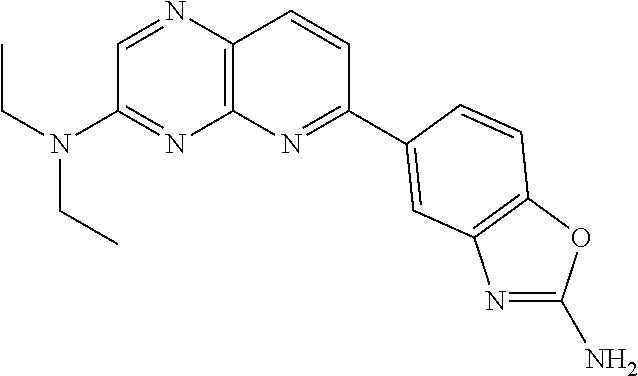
C1=NC2=C(N=C1N(CC)CC)N=C(C1=CC3=C(OC(N)=N3)C=C1)C=C2
